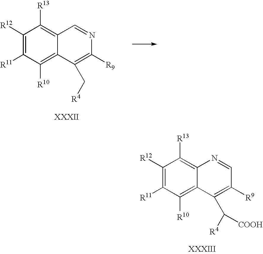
C1([R12])=C([R11])C([R10])=C2C(=C1[R13])C=NC([R9])=C2C[R4].C1([R12])=C([R11])C([R10])=C2C(=C1[R13])N=CC([R9])=C2C([COOH])[R4]
